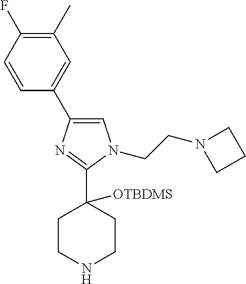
C1(C2=CC(C)=C(F)C=C2)=CN(CCN2CCC2)C(C2([OTBDMS])CCNCC2)=N1
